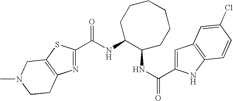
C1(C(NC2CCCCCCC2NC(C2=CC3=C(N2)C=CC(Cl)=C3)=O)=O)=NC2=C(S1)CN(C)CC2
